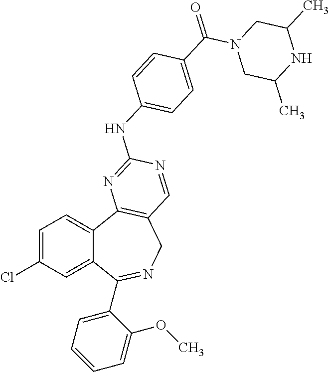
C1=C(Cl)C=C2C(=C1)C1=C(CN=C2C2=CC=CC=C2OC)C=NC(NC2=CC=C(C(=O)N3CC(C)NC(C)C3)C=C2)=N1
